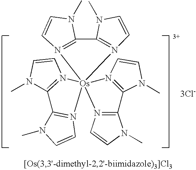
[3Cl-].N1(C)C2=N(C=C1)[Os]13(N4=C2N(C)C=C4)(N2=C(N(C)C=C2)C2=N1C=CN2C)N1=C(C2=N3C=CN2C)N(C)C=C1
